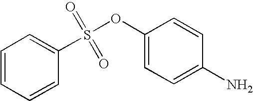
C1=CC=CC=C1S(OC1=CC=C(N)C=C1)(=O)=O
